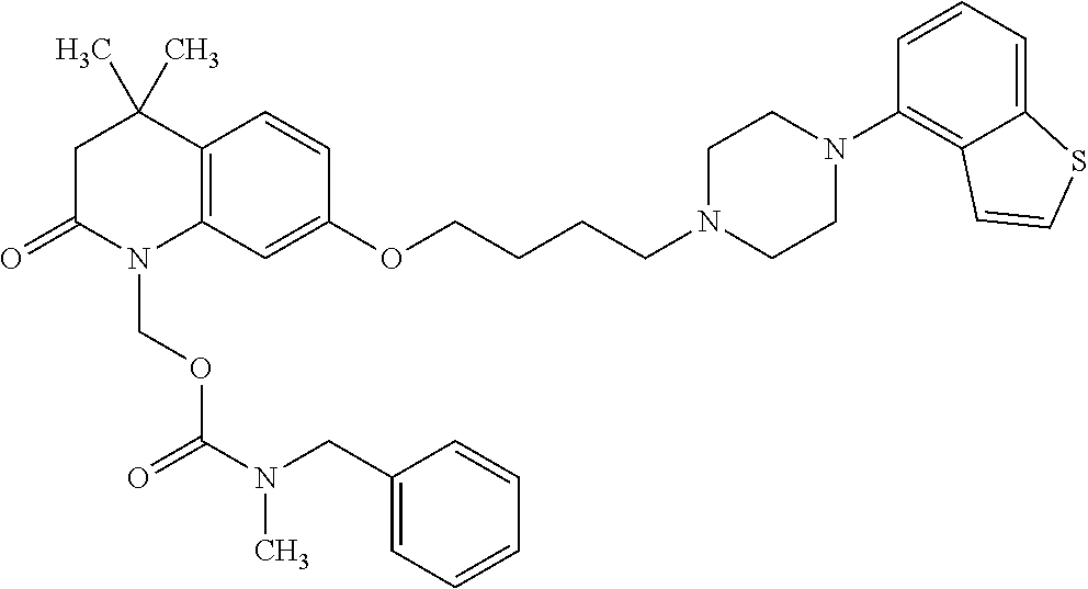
C12=C(C=C(OCCCCN3CCN(C4=C5C(=CC=C4)SC=C5)CC3)C=C1)N(COC(=O)N(CC1=CC=CC=C1)C)C(=O)CC2(C)C
